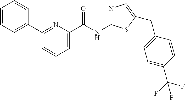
C1=CC=C(C2=NC(C(NC3=NC=C(CC4=CC=C(C(F)(F)F)C=C4)S3)=O)=CC=C2)C=C1
